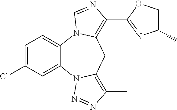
C1=C(Cl)C=C2C(=C1)N1C(=C(C3=NC(C)CO3)N=C1)CC1=C(C)N=NN21
